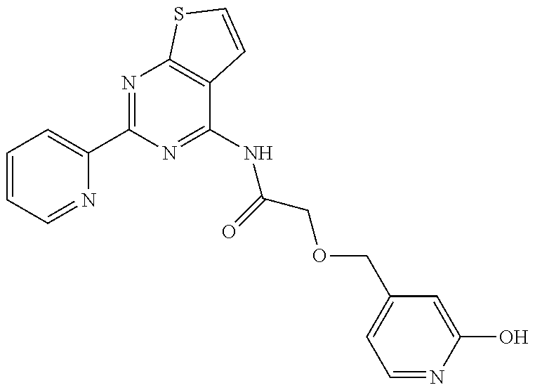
C1=CC=NC(C2=NC3=C(C(NC(COCC4=CC=NC(O)=C4)=O)=N2)C=CS3)=C1
